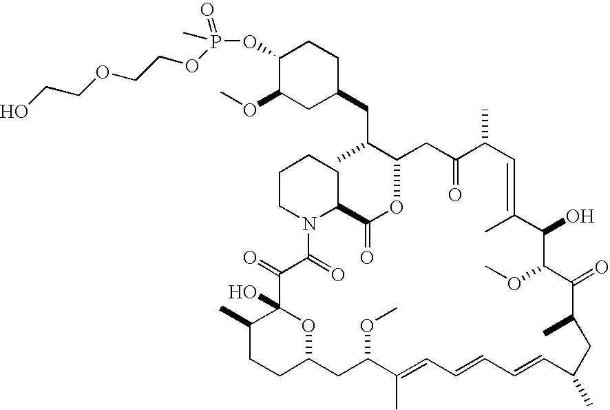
O(C1C(OC)CC(CC(C2CC(=O)C(C)C=C(C)C(O)C(OC)C(=O)C(C)CC(C)C=CC=CC=C(C)C(OC)CC3CCC(C)C(O)(O3)C(=O)C(=O)N3CCCCC3C(=O)O2)C)CC1)P(C)(=O)OCCOCCO
